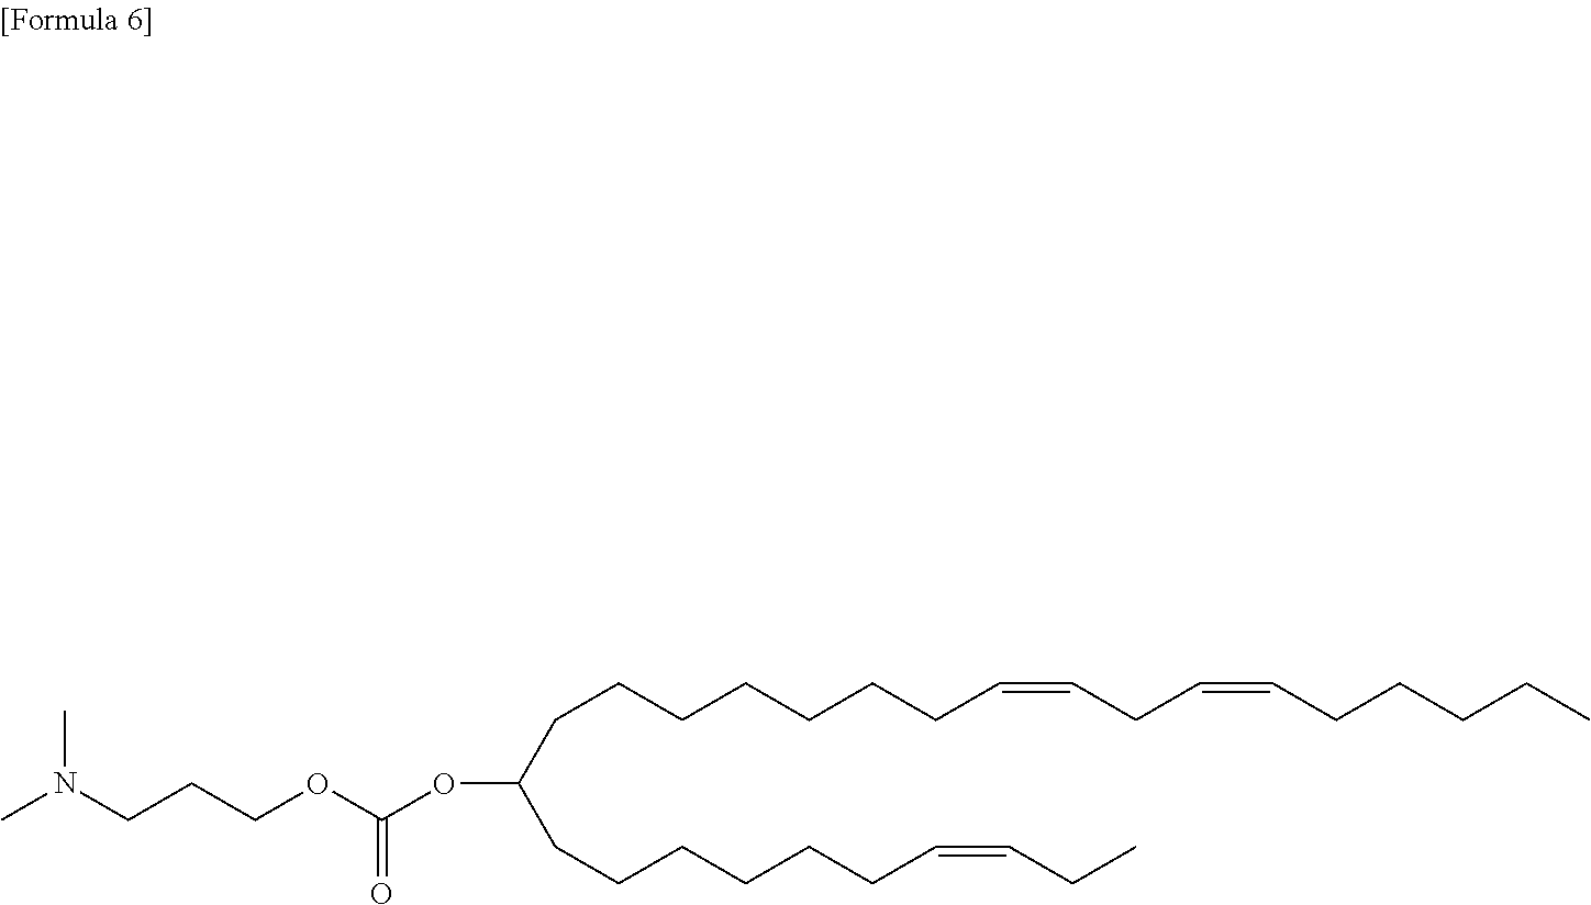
CN(CCCOC(OC(CCCCCCCC=CCC=CCCCCC)CCCCCCC=CCC)=O)C
